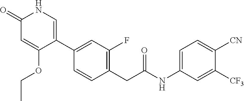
N1C(=O)C=C(OCC)C(C2=CC(F)=C(CC(NC3=CC=C([CN])C([CF3])=C3)=O)C=C2)=C1
